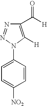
C1(C([H])=O)=C([H])N(C2=CC=C([NO2])C=C2)N=N1
